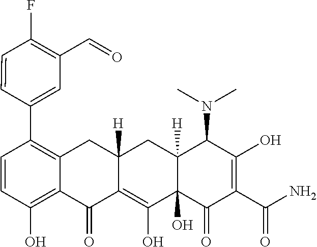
C1=CC(O)=C2C(=C1C1=CC(C=O)=C(F)C=C1)CC1([H])C(=C(O)C3(O)C([H])(C1)C(N(C)C)C(O)=C(C(N)=O)C3=O)C2=O
